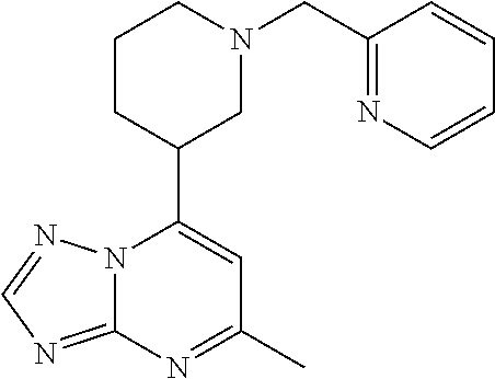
N12C(=NC=N1)N=C(C)C=C2C1CN(CC2=NC=CC=C2)CCC1
